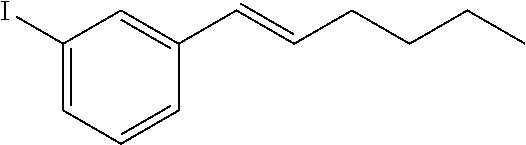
C1(I)=CC=CC(C=CCCCC)=C1
